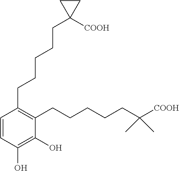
C1(CCCCCC2([COOH])CC2)=C(CCCCCC([COOH])(C)C)C(O)=C(O)C=C1
